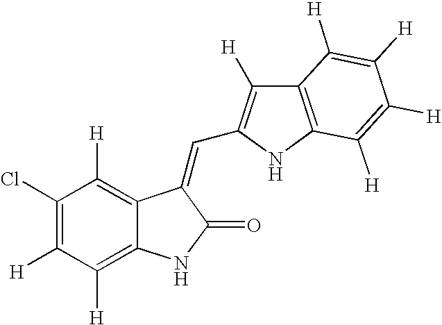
C1(Cl)=C([H])C([H])=C2C(=C1[H])C(=CC1=C([H])C3=C(N1)C([H])=C([H])C([H])=C3[H])C(=O)N2
